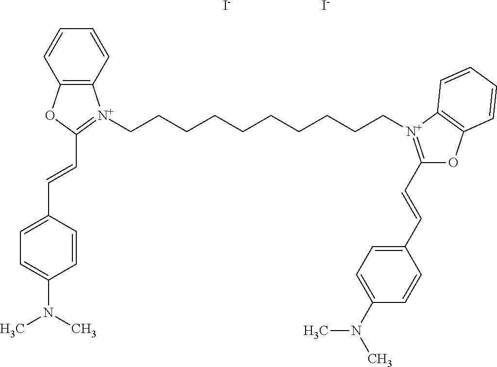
C12=C(OC(C=CC3=CC=C(N(C)C)C=C3)=[N+]1CCCCCCCCCC[N+]1=C(C=CC3=CC=C(N(C)C)C=C3)OC3=C1C=CC=C3)C=CC=C2.[I-].[I-]
